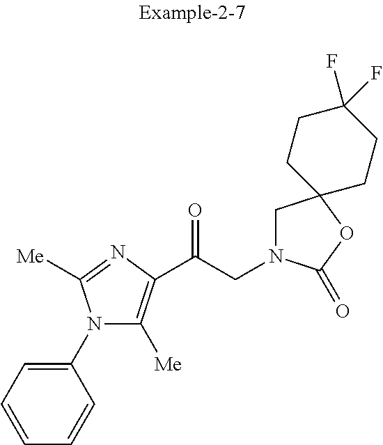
C1(N2C([Me])=C(C(CN3CC4(OC3=O)CCC(F)(F)CC4)=O)N=C2[Me])=CC=CC=C1
